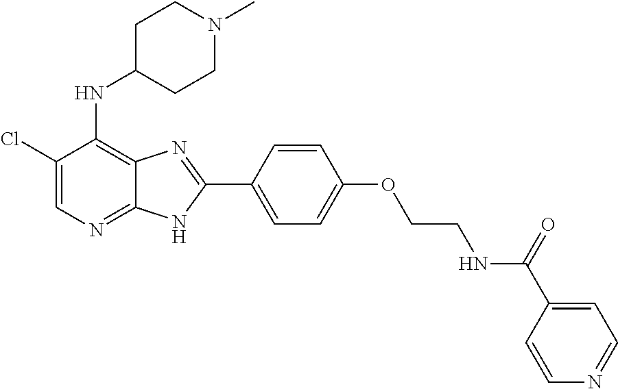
C1(Cl)=CN=C2C(=C1NC1CCN(C)CC1)N=C(C1=CC=C(OCCNC(C3=CC=NC=C3)=O)C=C1)N2
